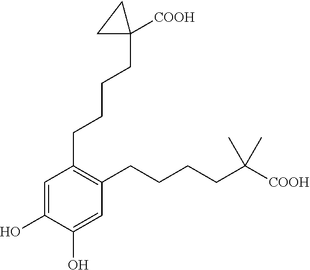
C1(O)=CC(CCCCC2([COOH])CC2)=C(CCCCC(C)(C)[COOH])C=C1O
